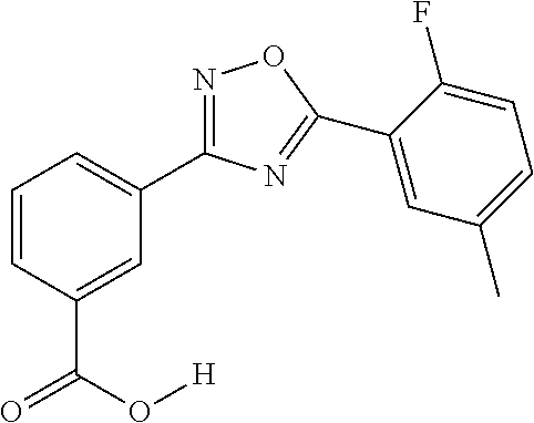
C1=CC(C(O[H])=O)=CC(C2=NOC(C3=CC(C)=CC=C3F)=N2)=C1
